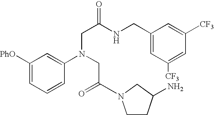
C1([PhO])=CC=CC(N(CC(=O)N2CCC(N)C2)CC(NCC2=CC([CF3])=CC([CF3])=C2)=O)=C1
